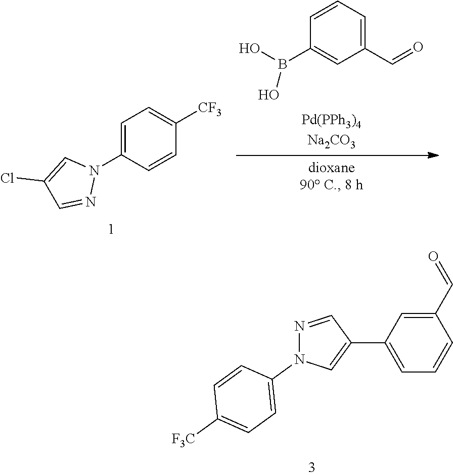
C1(C=O)=CC(C2=CN(C3=CC=C([F3C])C=C3)N=C2)=CC=C1.C1=C(N2C=C(Cl)C=N2)C=CC([CF3])=C1.C1=CC=C(C=O)C=C1B(O)O
